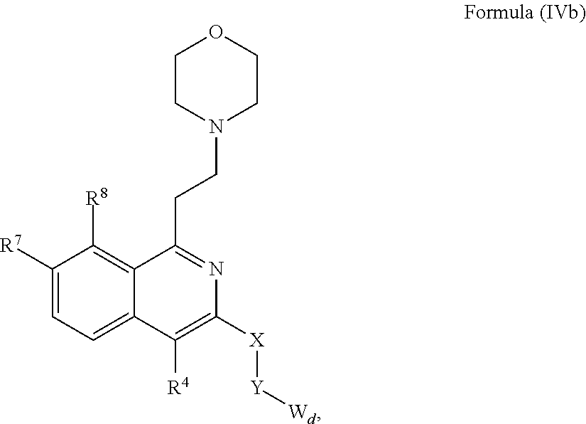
C1([R7])=CC=C2C(=C1[R8])C(CCN1CCOCC1)=NC([X][Y][Wd])=C2[R4]
